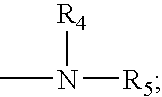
CN([R5])[R4]
